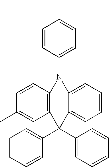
C1=CC(N2C3=C(C=C(C)C=C3)C3(C4=CC=CC=C4C4=C3C=CC=C4)C3=CC=CC=C23)=CC=C1C
